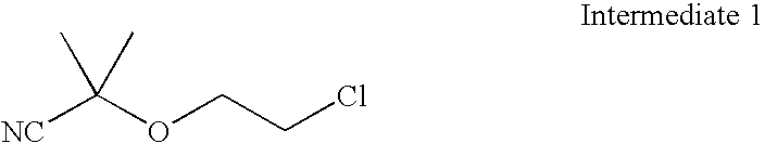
[NC]C(OCCCl)(C)C
